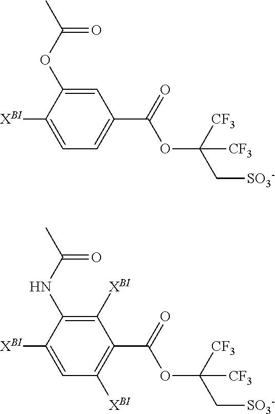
C1=C(OC(C)=O)C([XBI])=CC=C1C(=O)OC(C[SO3-])([CF3])[CF3].C1([XBI])=C(NC(C)=O)C([XBI])=CC([XBI])=C1C(=O)OC(C[SO3-])([CF3])[CF3]
